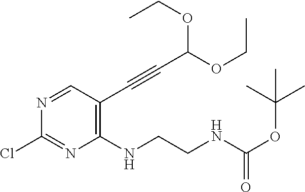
N1=CC(C#CC(OCC)OCC)=C(NCCNC(OC(C)(C)C)=O)N=C1Cl
